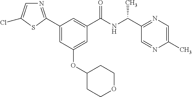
C1(C2=NC=C(Cl)S2)=CC(OC2CCOCC2)=CC(C(NC(C2=NC=C(C)N=C2)C)=O)=C1
